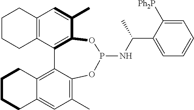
C1CC2=C(CC1)C=C(C)C1=C2C2=C3C(=CC(C)=C2OP(NC(C)C2=CC=CC=C2[Ph2P])O1)CCCC3
